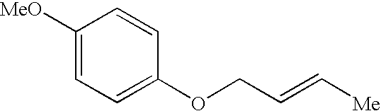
C1([MeO])=CC=C(OCC=C[Me])C=C1
